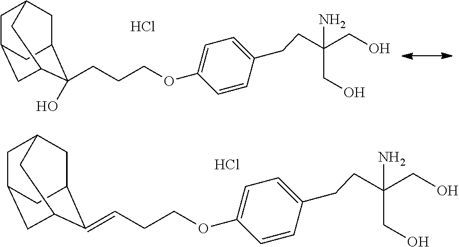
C1C2C(=CCCOC3=CC=C(CCC(CO)(CO)N)C=C3)C3CC(CC1C3)C2.Cl.C1C2C(CCCOC3=CC=C(CCC(CO)(CO)N)C=C3)(O)C3CC(CC1C3)C2.Cl
